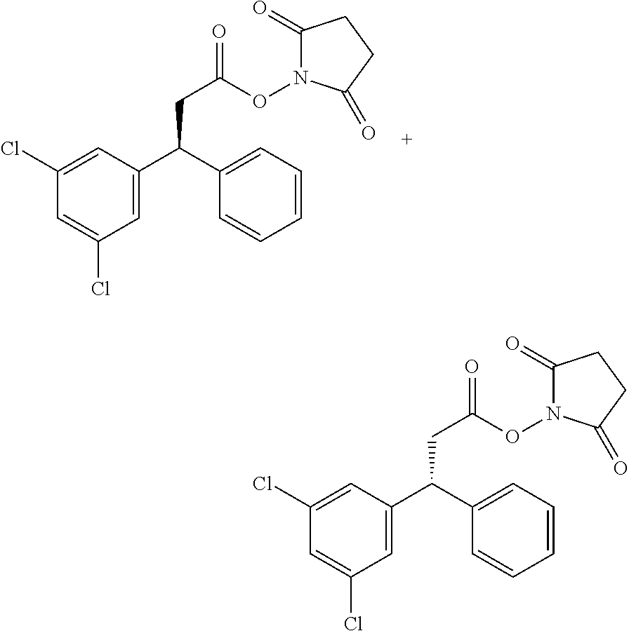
C1=C(Cl)C=C(Cl)C=C1C(C1=CC=CC=C1)CC(=O)ON1C(=O)CCC1=O.C1=C(Cl)C=C(Cl)C=C1C(C1=CC=CC=C1)CC(=O)ON1C(=O)CCC1=O
